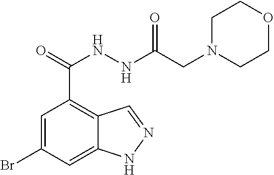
C1=C(Br)C=C2C(=C1C(=O)NNC(CN1CCOCC1)=O)C=NN2
